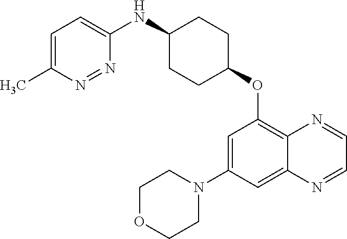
C1=C(C)N=NC(NC2CCC(OC3=C4C(=CC(N5CCOCC5)=C3)N=CC=N4)CC2)=C1
